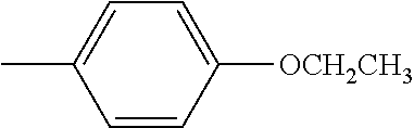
C1=CC([OCH2CH3])=CC=C1C
